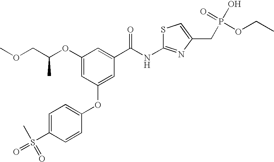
C1(OC(COC)C)=CC(OC2=CC=C(S(=O)(=O)C)C=C2)=CC(C(NC2=NC(CP(O)(=O)OCC)=CS2)=O)=C1
